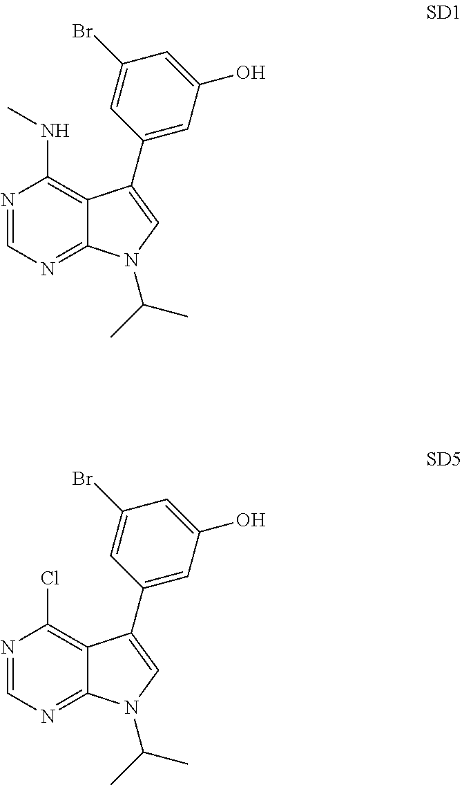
CNC1=C2C(=NC=N1)N(C(C)C)C=C2C1=CC(O)=CC(Br)=C1.ClC1=C2C(=NC=N1)N(C(C)C)C=C2C1=CC(O)=CC(Br)=C1
